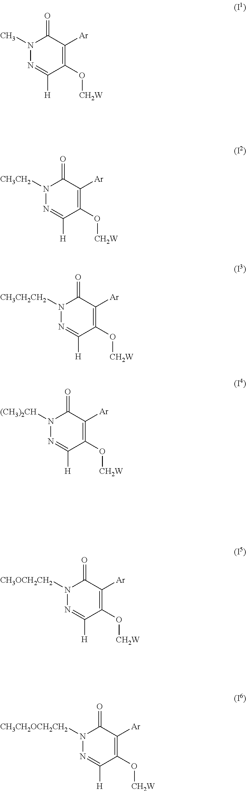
N1(C)N=C([H])C(O[CH2W])=C([Ar])C1=O.N1([CH3CH2])N=C([H])C(O[CH2W])=C([Ar])C1=O.N1([CH3CH2CH2])N=C([H])C(O[CH2W])=C([Ar])C1=O.N1([(CH3)2CH])N=C([H])C(O[CH2W])=C([Ar])C1=O.N1([CH3OCH2CH2])N=C([H])C(O[CH2W])=C([Ar])C1=O.N1([CH3CH2OCH2CH2])N=C([H])C(O[CH2W])=C([Ar])C1=O
